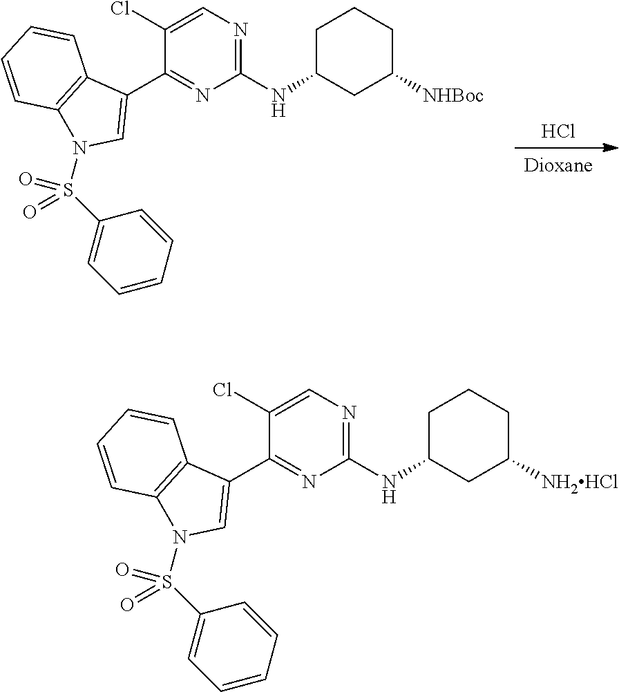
Cl.[Dioxane].C1C(NC2=NC=C(Cl)C(C3=CN(S(C4=CC=CC=C4)(=O)=O)C4=C3C=CC=C4)=N2)CC([NHBoc])CC1.C1C(NC2=NC=C(Cl)C(C3=CN(S(C4=CC=CC=C4)(=O)=O)C4=C3C=CC=C4)=N2)CC([NH2HCl])CC1
